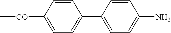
C1=C([CO]C)C=CC(C2=CC=C(N)C=C2)=C1
